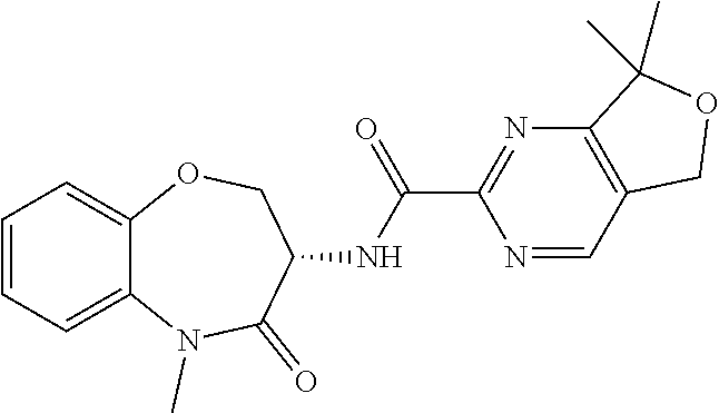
C1=CC=C2C(=C1)OCC(NC(=O)C1=NC3=C(C=N1)COC3(C)C)C(=O)N2C
